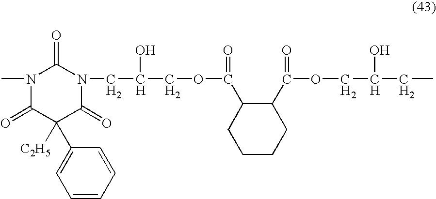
N1(C)C(=O)C([C2H5])(C2=CC=CC=C2)C(=O)N(CC(COC(=O)C2C(C(OCC(CC)O)=O)CCCC2)O)C1=O
